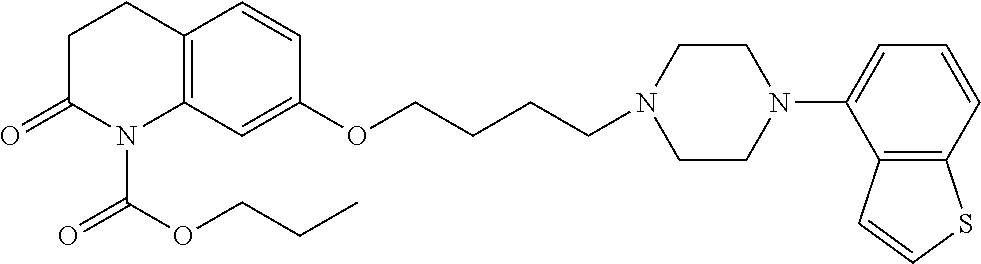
C1C(=O)N(C(OCCC)=O)C2=C(C1)C=CC(OCCCCN1CCN(C3=CC=CC4=C3C=CS4)CC1)=C2
